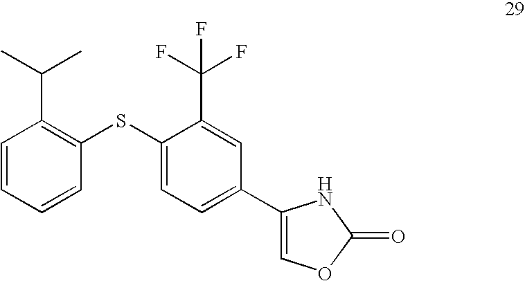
C1=CC=CC(SC2=CC=C(C3=COC(=O)N3)C=C2C(F)(F)F)=C1C(C)C
